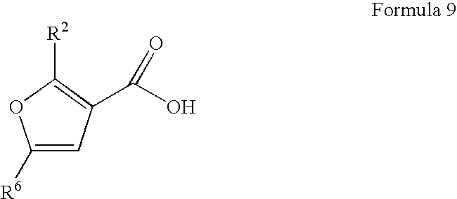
C1([R6])=CC(C(O)=O)=C([R2])O1
